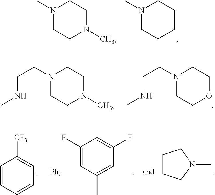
N1(C)CCN(C)CC1.N1(C)CCCCC1.N1(CCNC)CCN(C)CC1.N1(CCNC)CCOCC1.C1=CC=CC=C1[CF3].C1(F)=CC(C)=CC(F)=C1.C1CCN(C)C1
